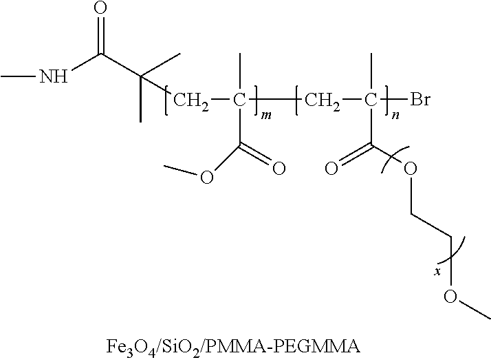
N(C(C(C)(C)CC(C)(C(=O)OC)CC(C)(C(OCCOC)=O)Br)=O)C
